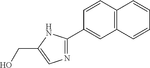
C1=CC2=C(C=C1C1=NC=C(CO)N1)C=CC=C2
